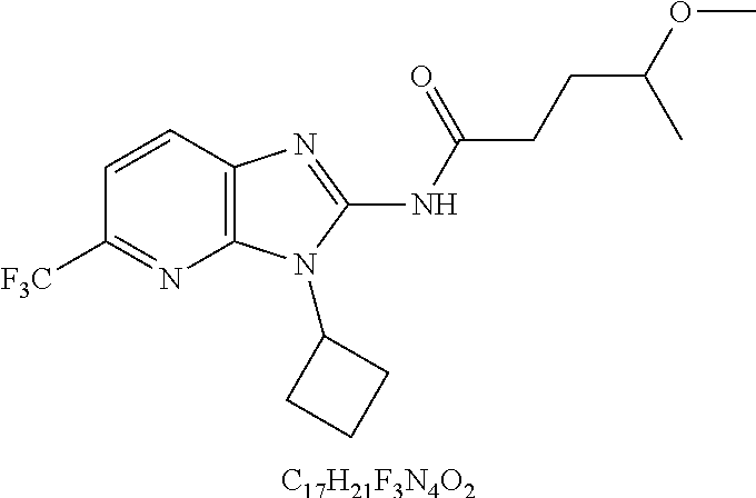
C1=CC2=C(N=C1[F3C])N(C1CCC1)C(NC(CCC(OC)C)=O)=N2.[C17H21F3N4O2]
